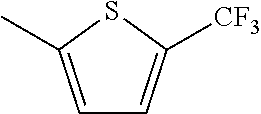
C1=C(C)SC([CF3])=C1
